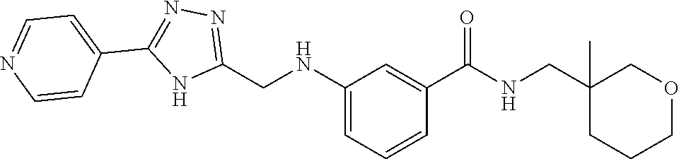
C1(CNC2=CC=CC(C(=O)NCC3(C)CCCOC3)=C2)=NN=C(C2=CC=NC=C2)N1
